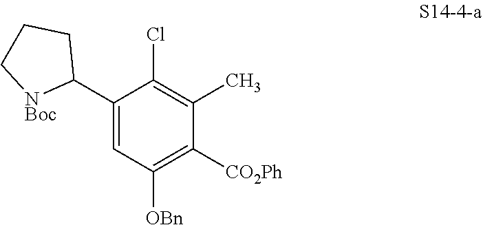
C1(C2CCC[NBoc]2)=CC([OBn])=C([CO2Ph])C(C)=C1Cl
